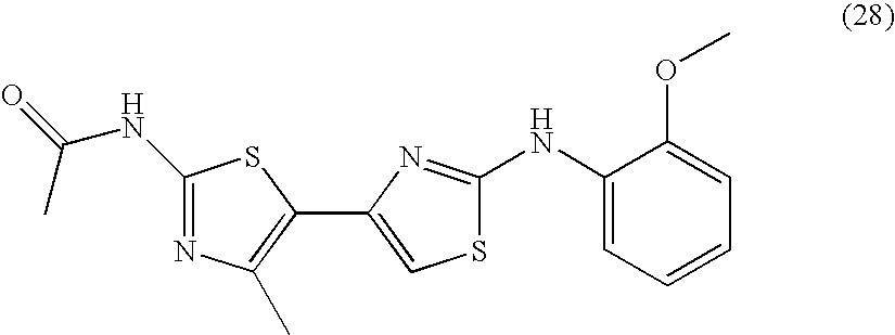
C1(NC(C)=O)=NC(C)=C(C2=CSC(NC3=CC=CC=C3OC)=N2)S1
